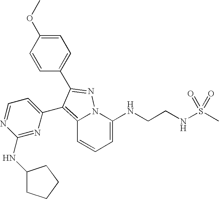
C1=C(NCCNS(C)(=O)=O)N2C(=C(C3=CC=NC(NC4CCCC4)=N3)C(C3=CC=C(OC)C=C3)=N2)C=C1
